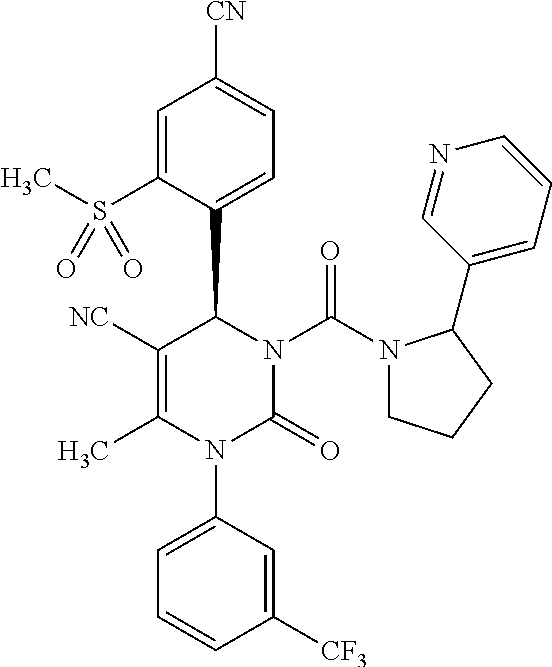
C1=C(S(C)(=O)=O)C(C2C([NC])=C(C)N(C3=CC=CC([CF3])=C3)C(=O)N2C(N2CCCC2C2=CC=CN=C2)=O)=CC=C1[CN]
